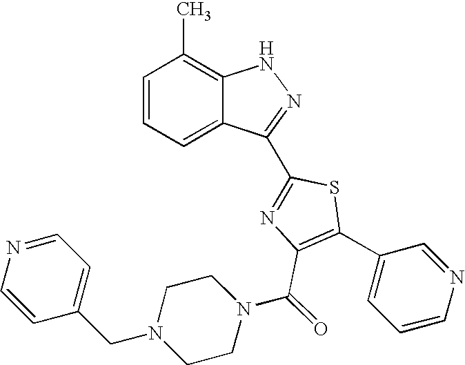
C1=CC=C2C(=C1C)NN=C2C1=NC(C(N2CCN(CC3=CC=NC=C3)CC2)=O)=C(C2=CC=CN=C2)S1
